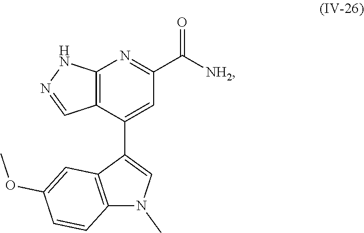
C12=C(C(C3=CN(C)C4=C3C=C(OC)C=C4)=CC(C([NH2])=O)=N1)C=NN2
